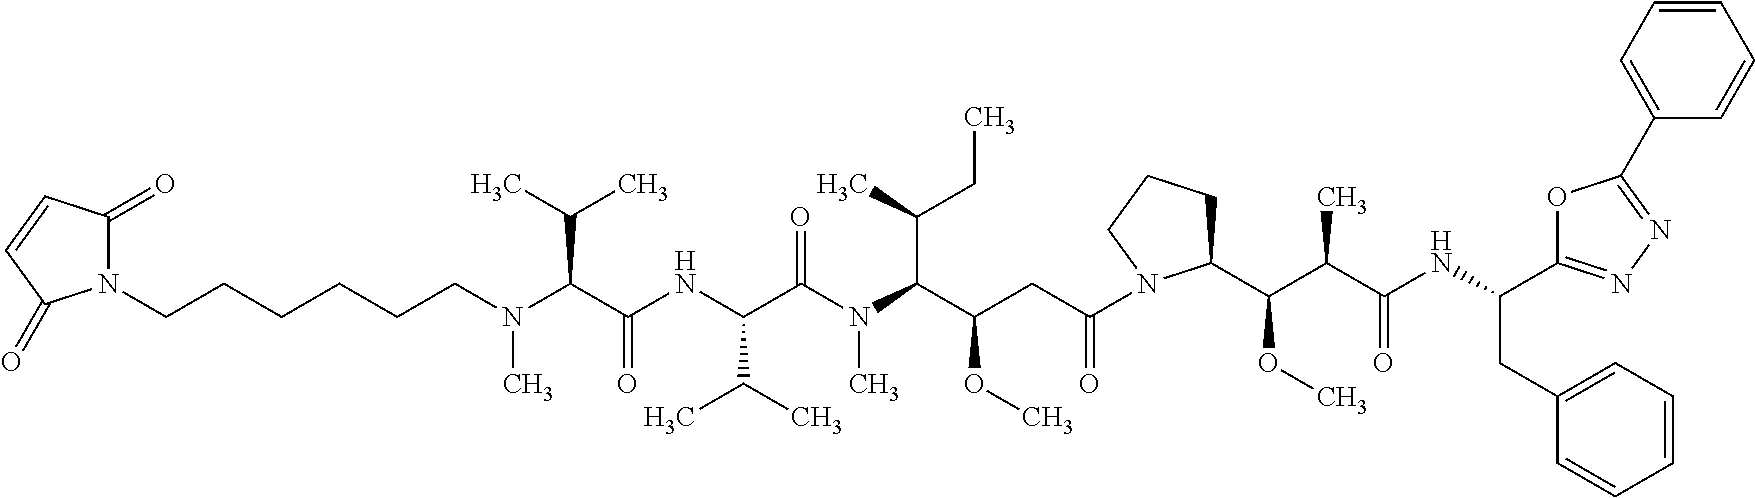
N1(CCCCCCN(C(C(NC(C(N(C(C(CC(=O)N2C(C(C(C(NC(C3=NN=C(C4=CC=CC=C4)O3)CC3=CC=CC=C3)=O)C)OC)CCC2)OC)C(CC)C)C)=O)C(C)C)=O)C(C)C)C)C(=O)C=CC1=O
